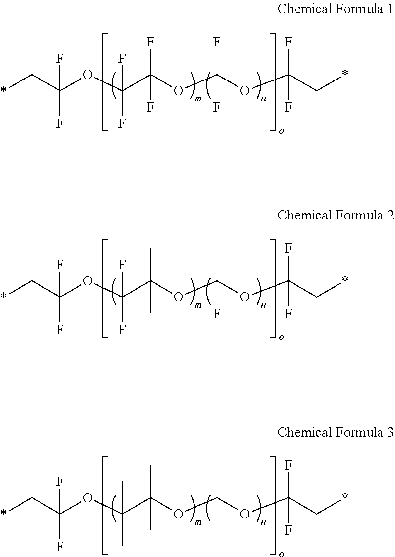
*CC(OC(C(OC(OC(C*)(F)F)(F)F)(F)F)(F)F)(F)F.*CC(OC(C(OC(OC(C*)(F)F)(C)F)(C)C)(F)F)(F)F.*CC(OC(C(OC(OC(C*)(F)F)(C)C)(C)C)(C)C)(F)F
